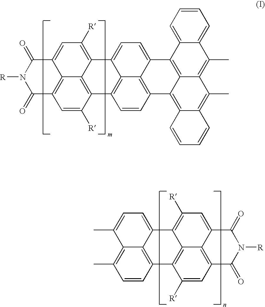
C1=CC=C2C(=C1)C(C)=C1C3=C2C2=CC=C4C5=C(C=CC(=C25)C3=C2C(=C1C)C=CC=C2)C1=C2C4=C([R])C=C3C2=C(C=C1[R])C(=O)N([R])C3=O.C1(C)=C2C3=C(C=C1)C1=C4C(=C([R])C=C5C4=C(C=C1[R])C(=O)N([R])C5=O)C3=CC=C2C
